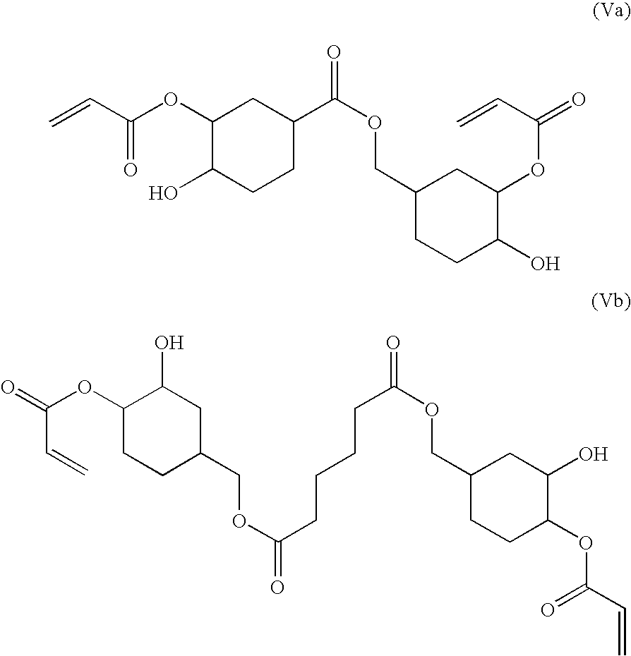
C1(OC(C=C)=O)C(O)CCC(C(OCC2CCC(O)C(OC(C=C)=O)C2)=O)C1.C1(OC(=O)C=C)CCC(COC(=O)CCCCC(OCC2CCC(OC(C=C)=O)C(O)C2)=O)CC1O
